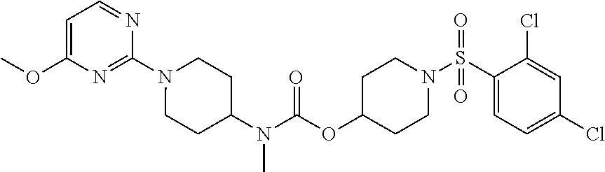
C1=C(OC)N=C(N2CCC(N(C(OC3CCN(S(C4=CC=C(Cl)C=C4Cl)(=O)=O)CC3)=O)C)CC2)N=C1
